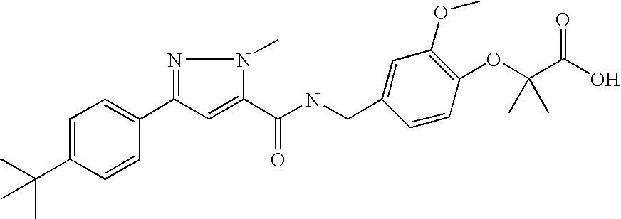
C(C1=CC=C(C2=NN(C)C(C(NCC3=CC(OC)=C(OC(C(O)=O)(C)C)C=C3)=O)=C2)C=C1)(C)(C)C
